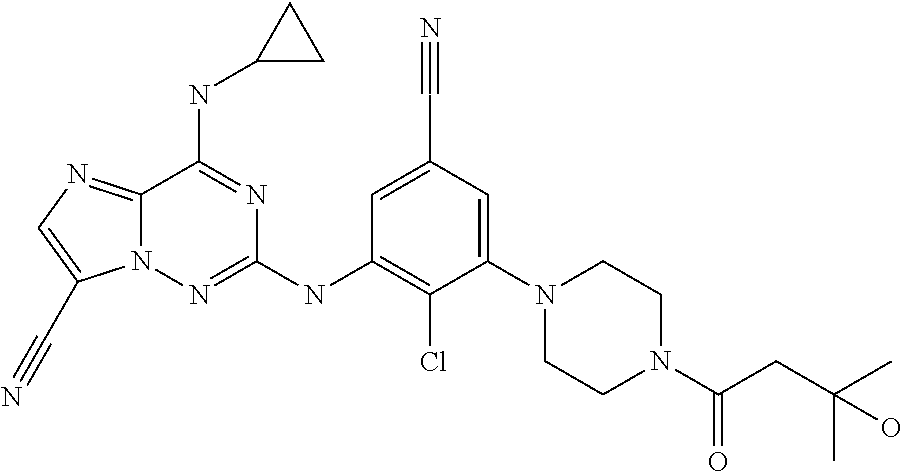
C12=NC=C(C#N)N1N=C(NC1=C(Cl)C(N3CCN(C(CC(C)(C)O)=O)CC3)=CC(C#N)=C1)N=C2NC1CC1
